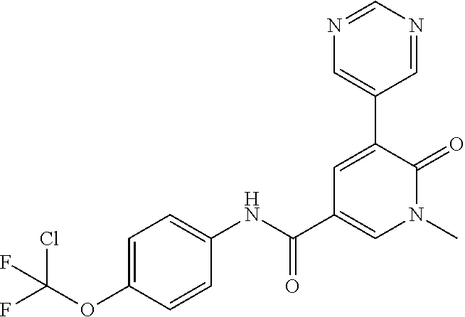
C1=C(C2=CN=CN=C2)C(=O)N(C)C=C1C(NC1=CC=C(OC(F)(Cl)F)C=C1)=O
